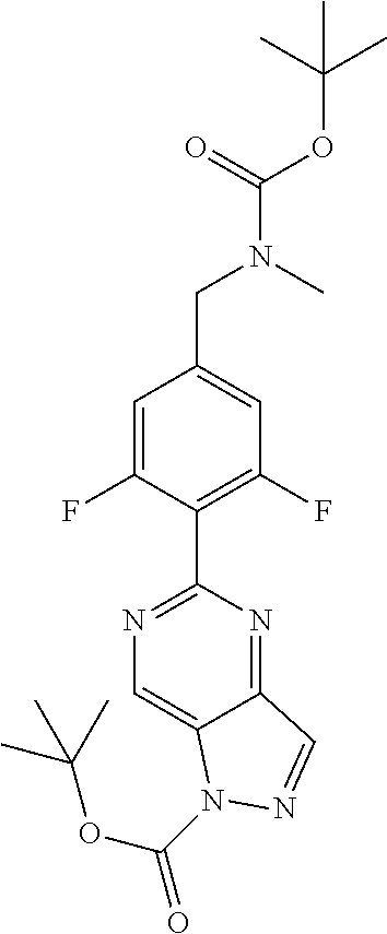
C1=C(F)C(C2=NC=C3C(=N2)C=NN3C(OC(C)(C)C)=O)=C(F)C=C1CN(C(OC(C)(C)C)=O)C
